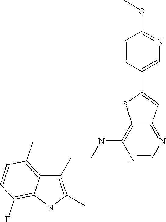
C1(CCNC2=C3C(=NC=N2)C=C(C2=CN=C(OC)C=C2)S3)=C(C)NC2=C(F)C=CC(C)=C12
